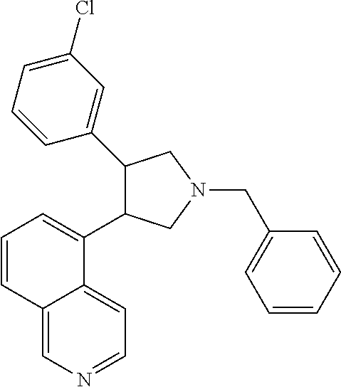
C1(C2=CC(Cl)=CC=C2)C(C2=CC=CC3=CN=CC=C32)CN(CC2=CC=CC=C2)C1
